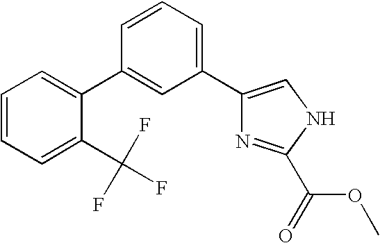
C1=C(C2=CC(C3=CNC(C(=O)OC)=N3)=CC=C2)C(C(F)(F)F)=CC=C1
